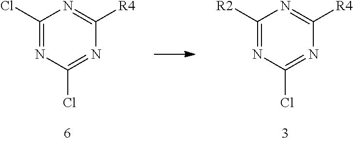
C1(Cl)=NC(Cl)=NC([R4])=N1.C1([R2])=NC(Cl)=NC([R4])=N1
